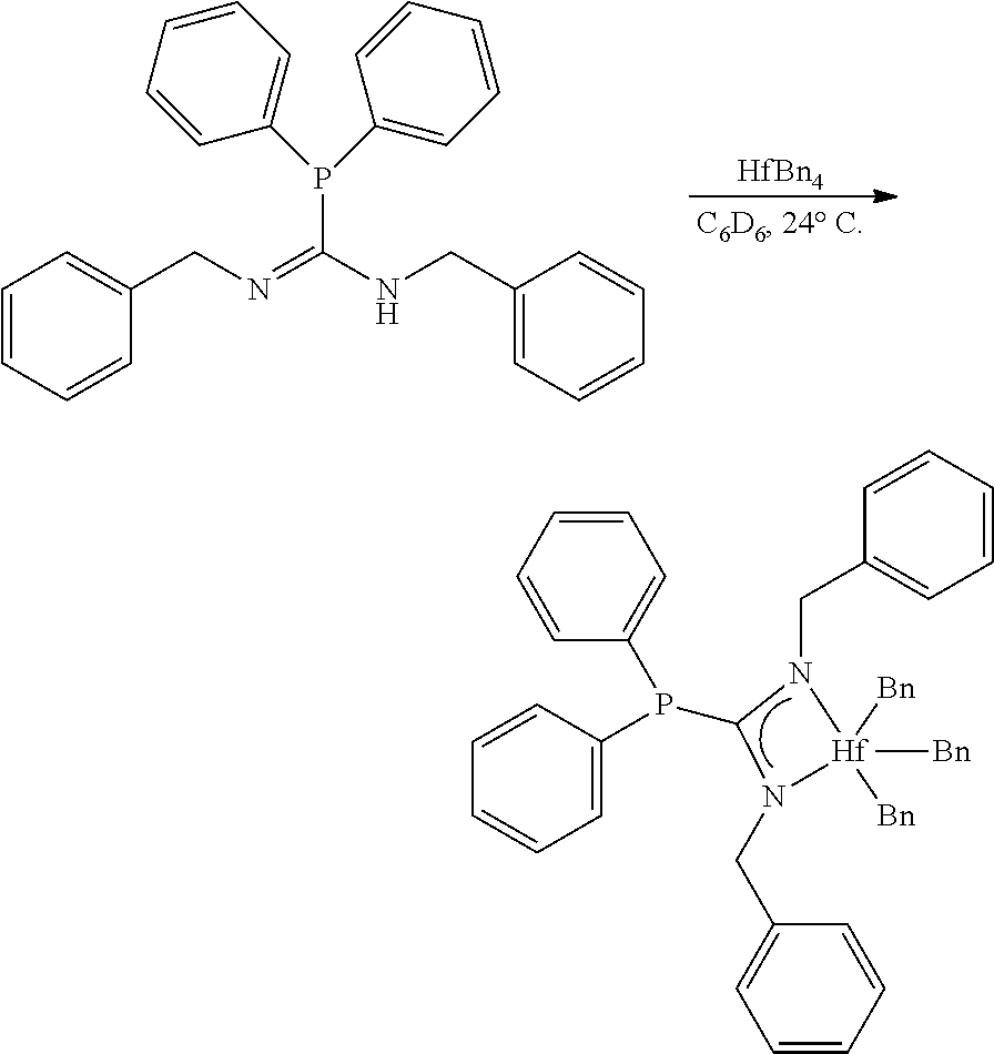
P(C1=CC=CC=C1)(C1=CC=CC=C1)C1N(CC2=CC=CC=C2)[Hf]([Bn])([Bn])([Bn])N1CC1=CC=CC=C1.[HfBn4].N(=C(NCC1=CC=CC=C1)P(C1=CC=CC=C1)C1=CC=CC=C1)CC1=CC=CC=C1
